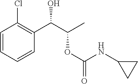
C1=CC=CC(C(C(C)OC(=O)NC2CC2)O)=C1Cl
